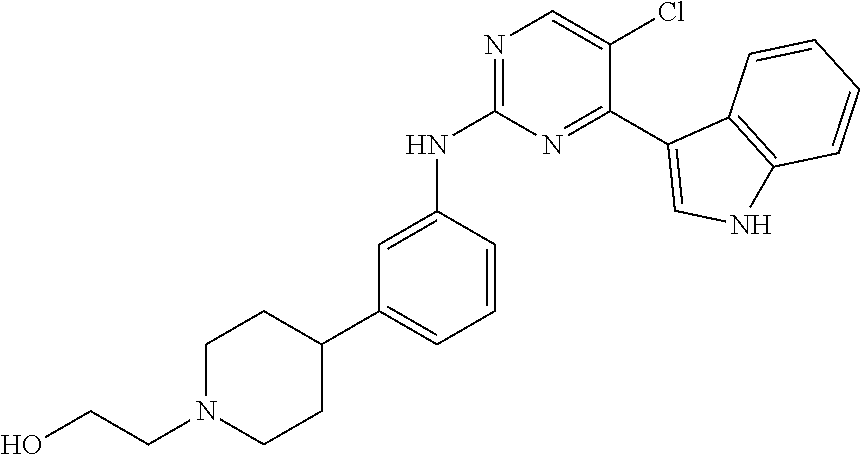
C1=C(NC2=NC=C(Cl)C(C3=CNC4=C3C=CC=C4)=N2)C=CC=C1C1CCN(CCO)CC1
